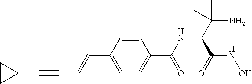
C(C1=CC=C(C([HN]C(C(N)(C)C)C([HN]O)=O)=O)C=C1)=CC#CC1CC1
